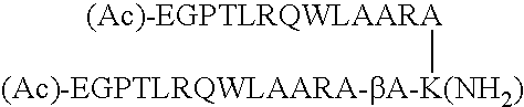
[(Ac)-EGPTLRQWLAARA-bA-K(NH2)][(Ac)-EGPTLRQWLAARA]
